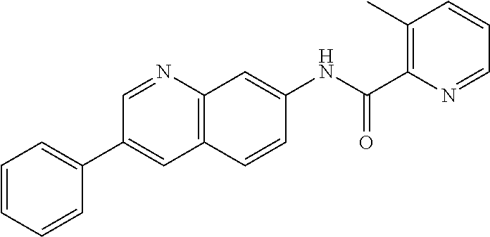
C1(C(NC2=CC3=C(C=C2)C=C(C2=CC=CC=C2)C=N3)=O)=C(C)C=CC=N1
